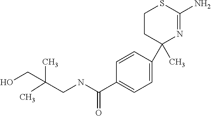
C1(C)(C2=CC=C(C(=O)NCC(C)(C)CO)C=C2)N=C(N)SCC1
